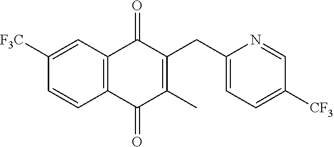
C1=NC(CC2=C(C)C(=O)C3=C(C=C([F3C])C=C3)C2=O)=CC=C1[CF3]
